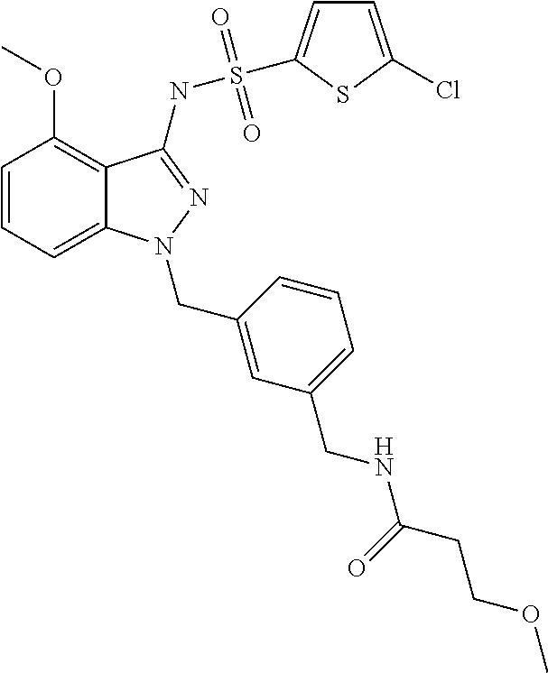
C1=CC=C2C(=C1OC)C(NS(=O)(=O)C1=CC=C(Cl)S1)=NN2CC1=CC(CNC(=O)CCOC)=CC=C1
